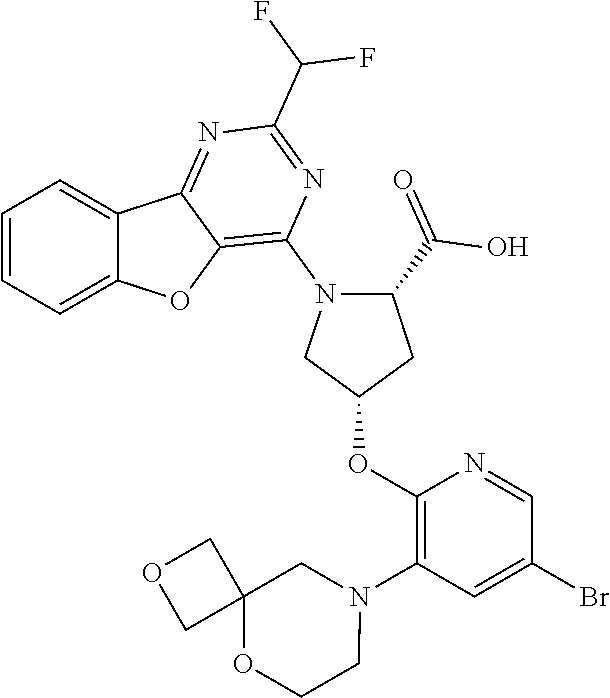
C1=CC=C2C(=C1)C1=NC(C(F)F)=NC(N3C(C(=O)O)CC(OC4=C(N5CC6(OCC5)COC6)C=C(Br)C=N4)C3)=C1O2
